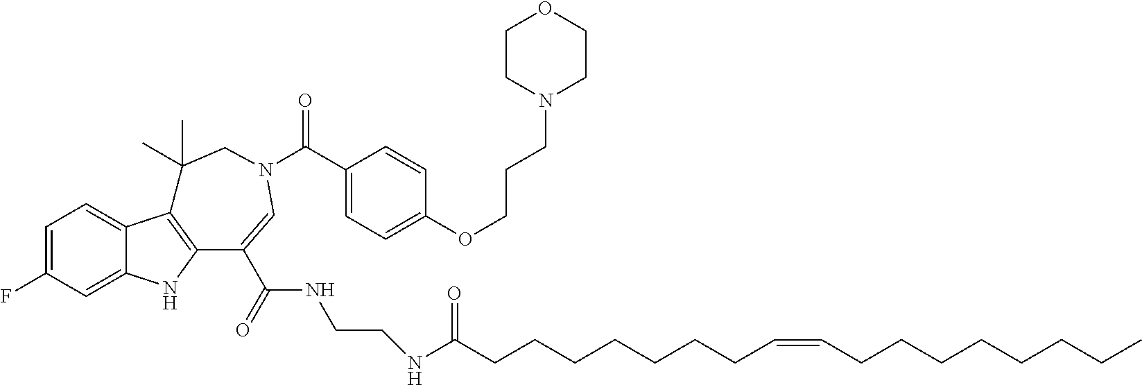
C1=C(F)C=C2C(=C1)C1=C(N2)C(C(NCCNC(=O)CCCCCCCC=CCCCCCCCC)=O)=CN(C(=O)C2=CC=C(OCCCN3CCOCC3)C=C2)CC1(C)C
